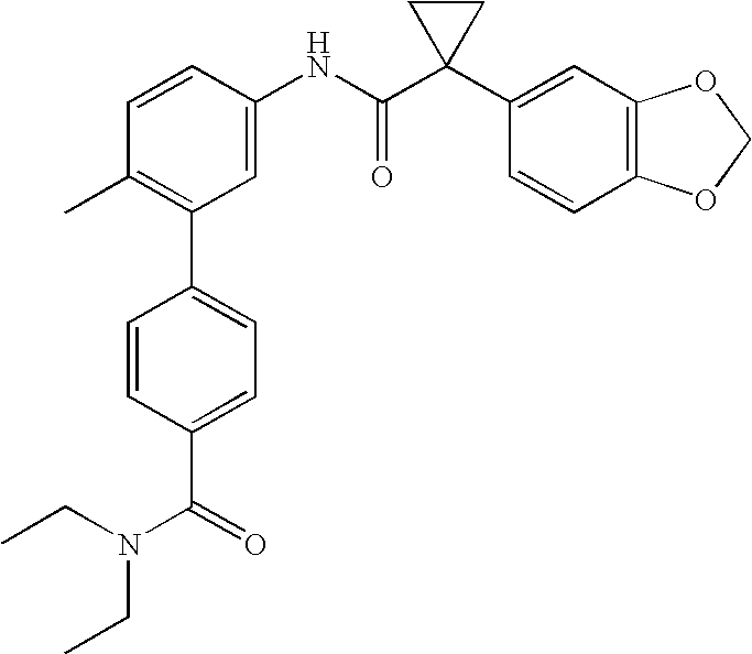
C1=CC(NC(C2(C3=CC4=C(C=C3)OCO4)CC2)=O)=CC(C2=CC=C(C(=O)N(CC)CC)C=C2)=C1C
